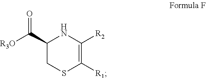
C1(C([R3O])=O)CSC([R1])=C([R2])N1
